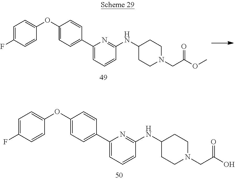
C1=C(F)C=CC(OC2=CC=C(C3=CC=CC(NC4CCN(CC(O)=O)CC4)=N3)C=C2)=C1.C1=C(F)C=CC(OC2=CC=C(C3=CC=CC(NC4CCN(CC(OC)=O)CC4)=N3)C=C2)=C1
